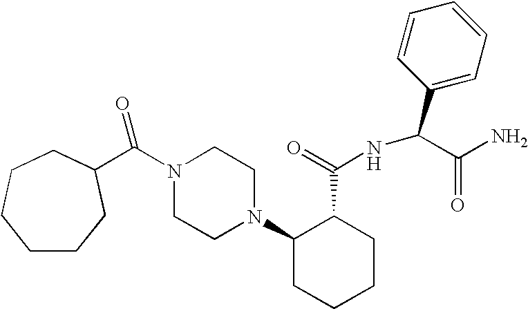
C(N1CCN(C2CCCCC2C(=O)NC(C2=CC=CC=C2)C(N)=O)CC1)(C1CCCCCC1)=O
